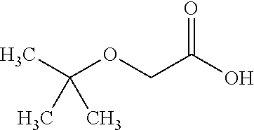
CC(OCC(O)=O)(C)C
